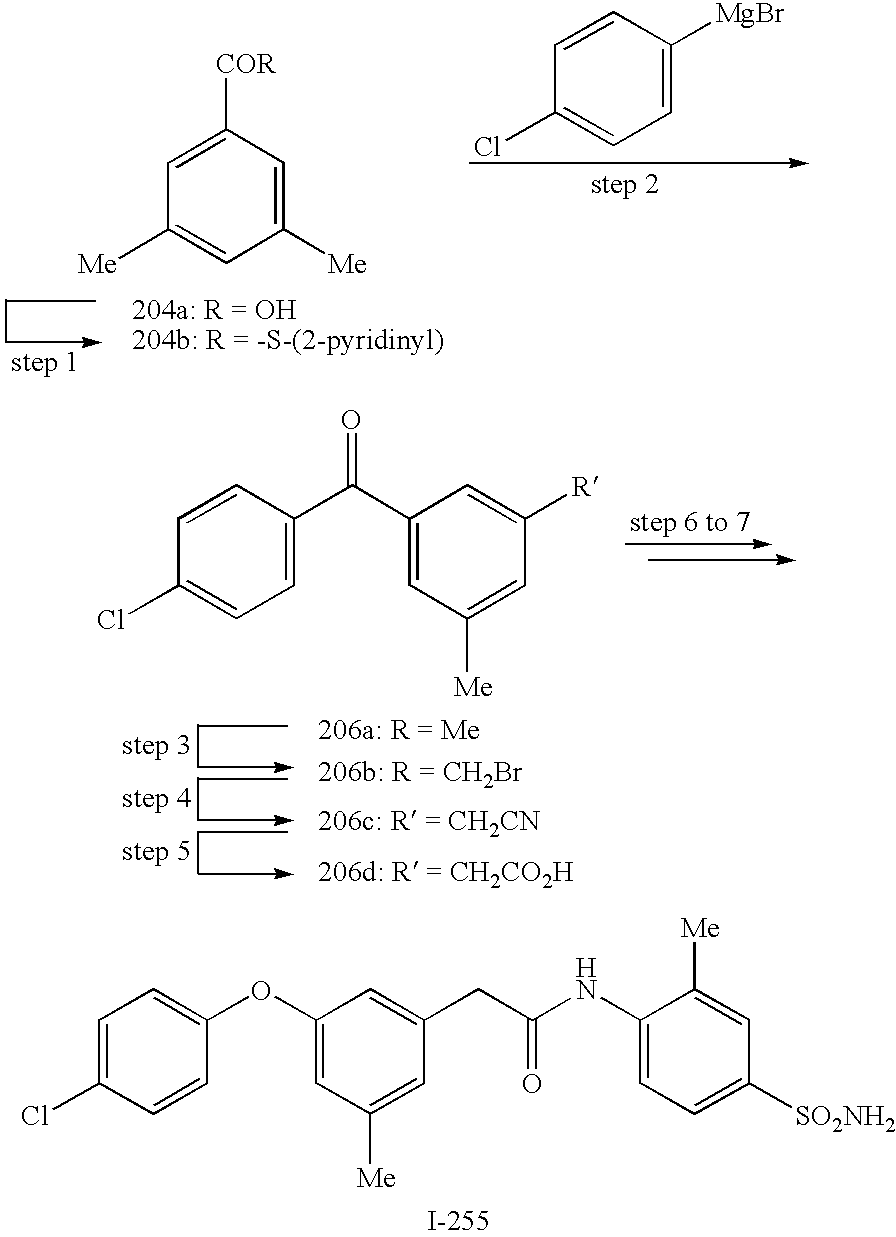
C1([Me])=CC([COR])=CC([Me])=C1.C1=C([MgBr])C=CC(Cl)=C1.C1(OC2=CC=C(Cl)C=C2)=CC([Me])=CC(CC(NC2=CC=C([SO2NH2])C=C2[Me])=O)=C1.C1=C(C(C2=CC([Me])=CC([R])=C2)=O)C=CC(Cl)=C1
